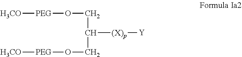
C(C(CO[PEG][H3CO])[(X)p][Y])O[PEG][H3CO]
